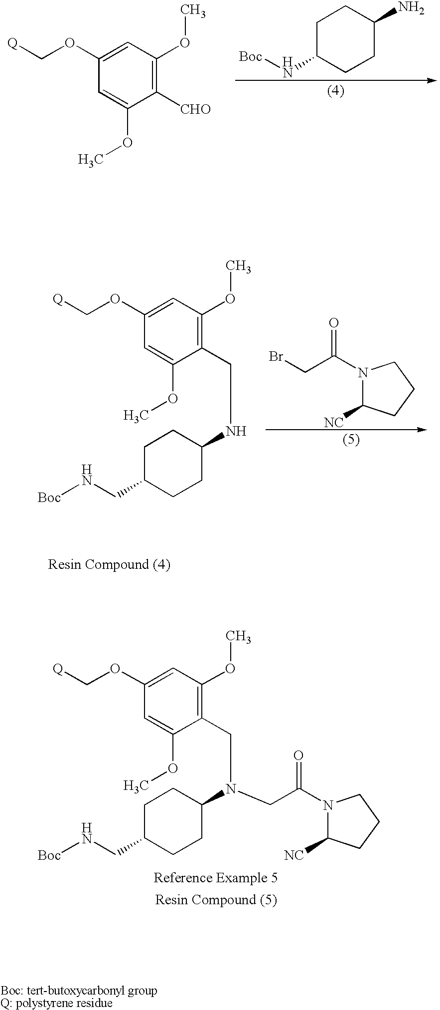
C1(OC[Q])=CC(OC)=C([CHO])C(OC)=C1.C1C(N[Boc])CCC(N)C1.N1(C(CBr)=O)C([NC])CCC1.C1(OC[Q])=CC(OC)=C(CNC2CCC(CN[Boc])CC2)C(OC)=C1.C1(OC[Q])=CC(OC)=C(CN(C2CCC(CN[Boc])CC2)CC(N2C([NC])CCC2)=O)C(OC)=C1
